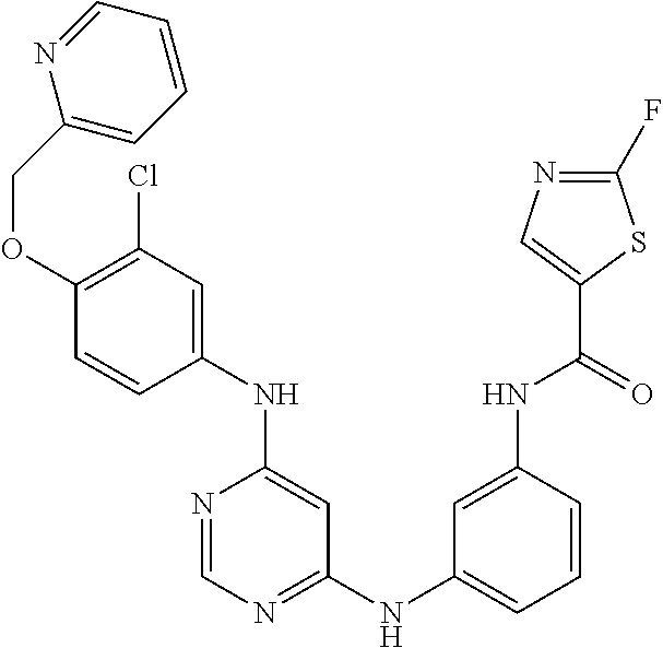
C1(OCC2=CC=CC=N2)=C(Cl)C=C(NC2=CC(NC3=CC=CC(NC(C4=CN=C(F)S4)=O)=C3)=NC=N2)C=C1
